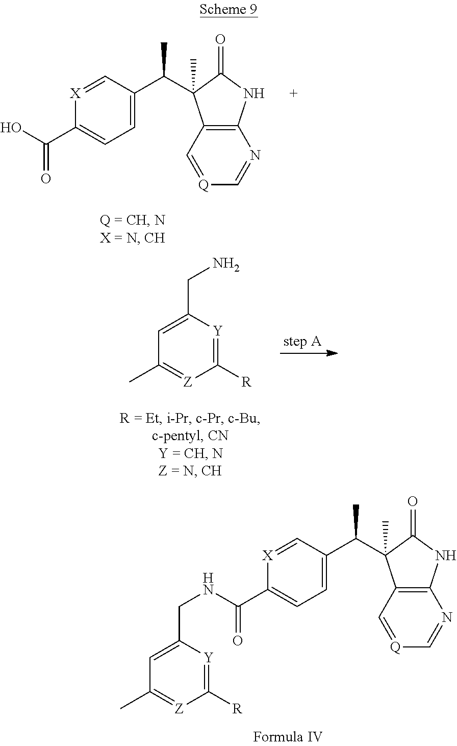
C1=C(C(C)C2(C)C3=C(N=C[Q]=C3)NC2=O)C=[X]C(C(NCC2=CC(C)=[Z]C([R])=[Y]2)=O)=C1.C1=C(C(C)C2(C)C3=C(N=C[Q]=C3)NC2=O)C=[X]C(C(O)=O)=C1.C1([R])=[Y]C(CN)=CC(C)=[Z]1
